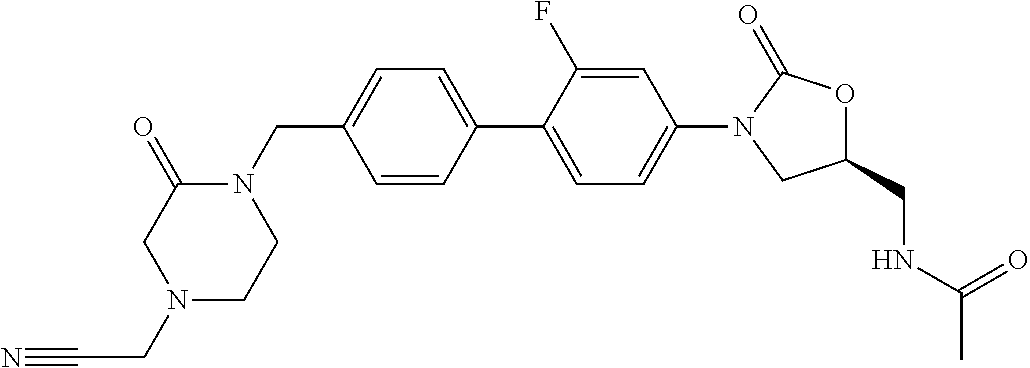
N1(CC2=CC=C(C3=CC=C(N4CC(CNC(C)=O)OC4=O)C=C3F)C=C2)C(=O)CN(CC#N)CC1
